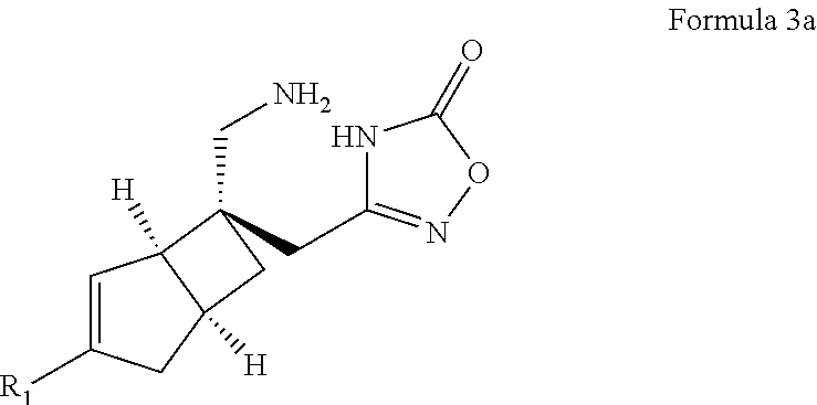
C1=C([R1])CC2([H])C1([H])C(CC1=NOC(=O)N1)(CN)C2
